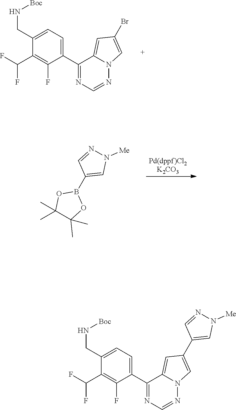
N1=CN=C(C2=CC=C(CN[Boc])C(C(F)F)=C2F)C2=CC(Br)=CN12.[Pd(dppf)Cl2K2CO3].C1(C)(C)C(C)(C)OB(C2=CN([Me])N=C2)O1.N1=CN=C(C2=CC=C(CN[Boc])C(C(F)F)=C2F)C2=CC(C3=CN([Me])N=C3)=CN12
